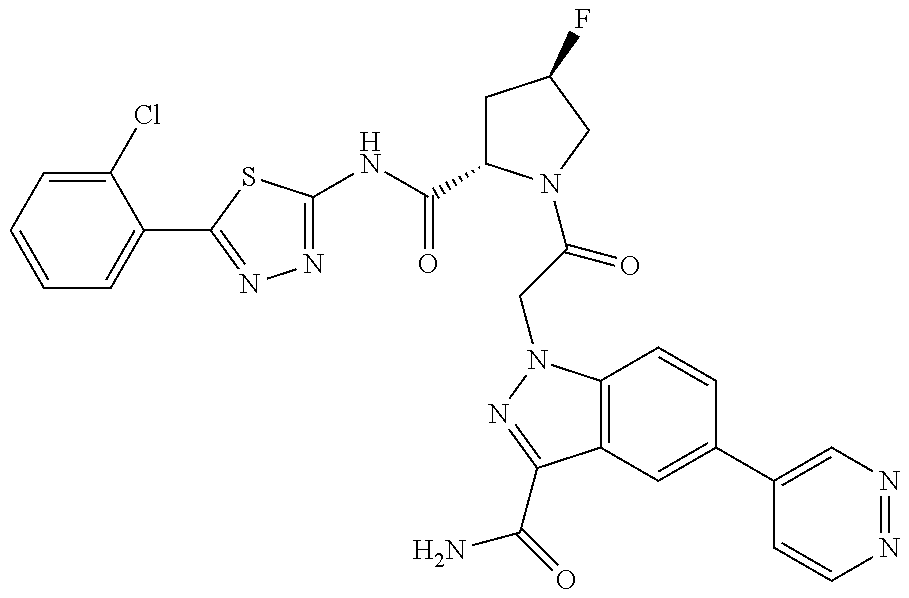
N1=C(NC(=O)C2CC(F)CN2C(=O)CN2C3=C(C(C(N)=O)=N2)C=C(C2=CN=NC=C2)C=C3)SC(C2=CC=CC=C2Cl)=N1
